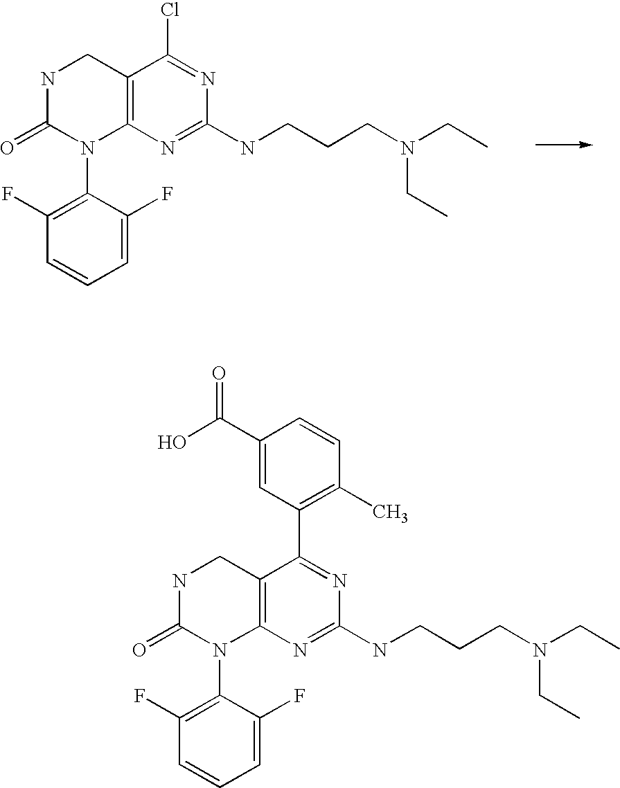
C12=C(N=C(NCCCN(CC)CC)N=C1Cl)N(C1=C(F)C=CC=C1F)C(=O)NC2.C12=C(N=C(NCCCN(CC)CC)N=C1C1=C(C)C=CC(C(O)=O)=C1)N(C1=C(F)C=CC=C1F)C(=O)NC2
